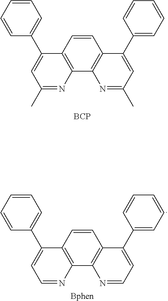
C1(C)=NC2=C(C(C3=CC=CC=C3)=C1)C=CC1=C2N=C(C)C=C1C1=CC=CC=C1.[BCP].C1=NC2=C(C(C3=CC=CC=C3)=C1)C=CC1=C2N=CC=C1C1=CC=CC=C1.[Bphen]
